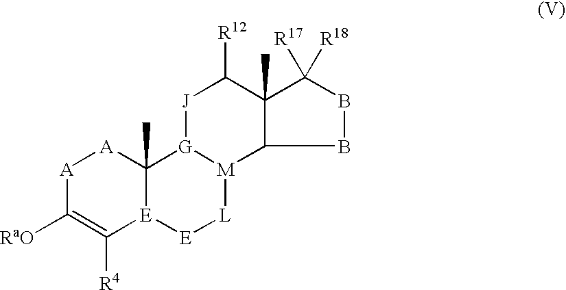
[A]1C([RaO])=C([R4])[E]2C(C)([A]1)[G]1[M]([L][E]2)C2C(C)(C([R12])[J]1)C([R18])([R17])BB2
